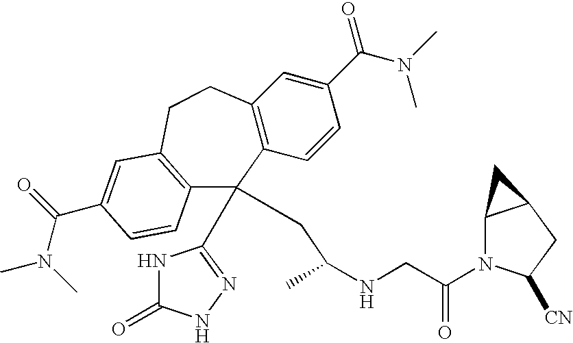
C12=C(C=CC(C(N(C)C)=O)=C1)C(C1=NNC(=O)N1)(CC(NCC(N1C3C(CC1[CN])C3)=O)C)C1=C(CC2)C=C(C(N(C)C)=O)C=C1
